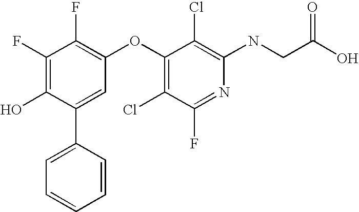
N(C1=C(Cl)C(OC2=C(F)C(F)=C(O)C(C3=CC=CC=C3)=C2)=C(Cl)C(F)=N1)CC(O)=O
